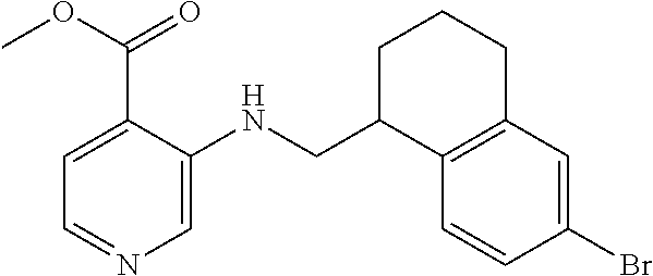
C1(C(OC)=O)=CC=NC=C1NCC1C2=C(CCC1)C=C(Br)C=C2
